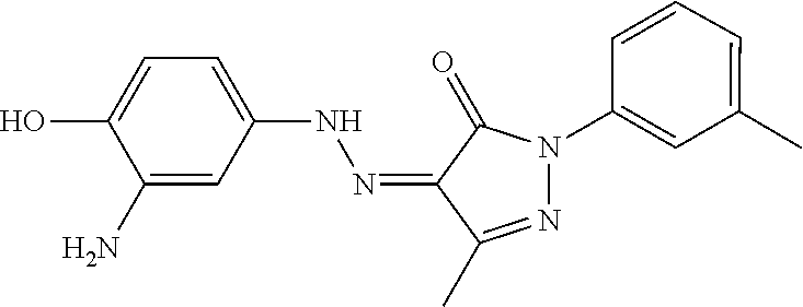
OC1=CC=C(NN=C2C(=O)N(C3=CC(C)=CC=C3)N=C2C)C=C1N
